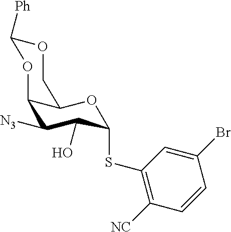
C1([N3])C(O)C(SC2=C([NC])C=CC(Br)=C2)OC2C1OC([Ph])OC2
